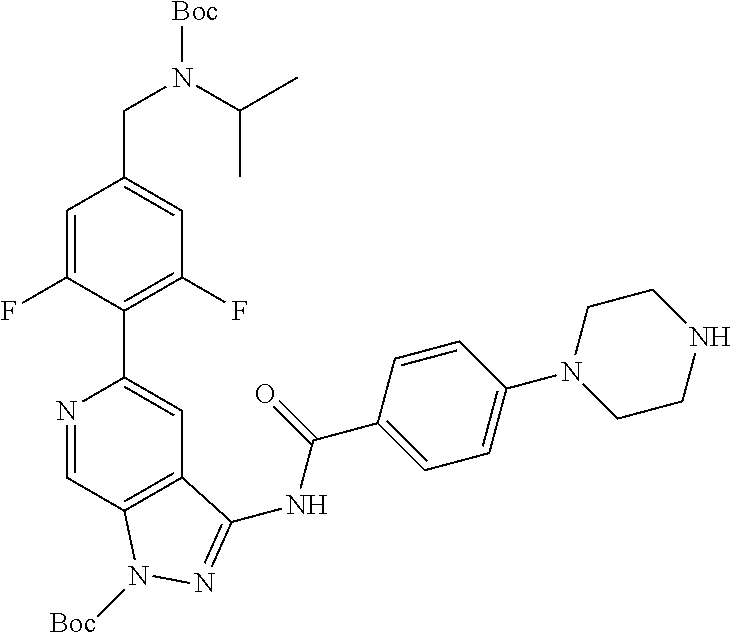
N1=CC2=C(C=C1C1=C(F)C=C(CN(C(C)C)[Boc])C=C1F)C(NC(C1=CC=C(N3CCNCC3)C=C1)=O)=NN2[Boc]
